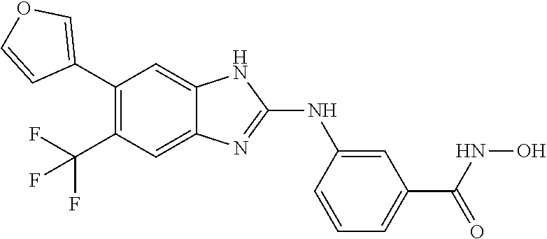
C(C1=C(C2=COC=C2)C=C2C(=C1)N=C(NC1=CC(C(NO)=O)=CC=C1)N2)(F)(F)F
